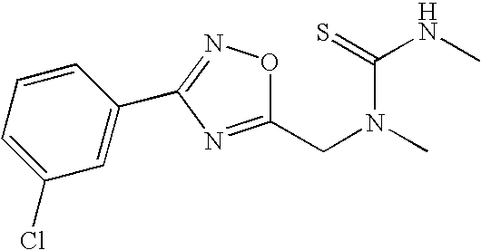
C1(CN(C(=S)NC)C)=NC(C2=CC(Cl)=CC=C2)=NO1
